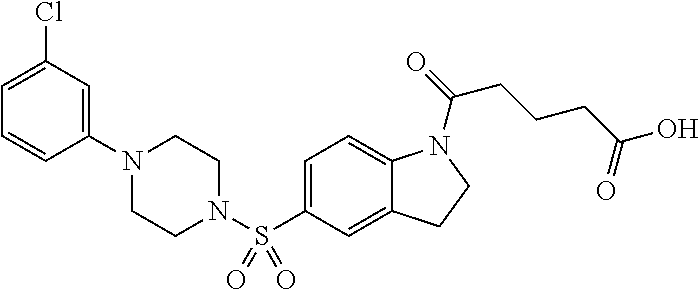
C1(N2CCN(S(C3=CC=C4C(=C3)CCN4C(=O)CCCC(O)=O)(=O)=O)CC2)=CC(Cl)=CC=C1
